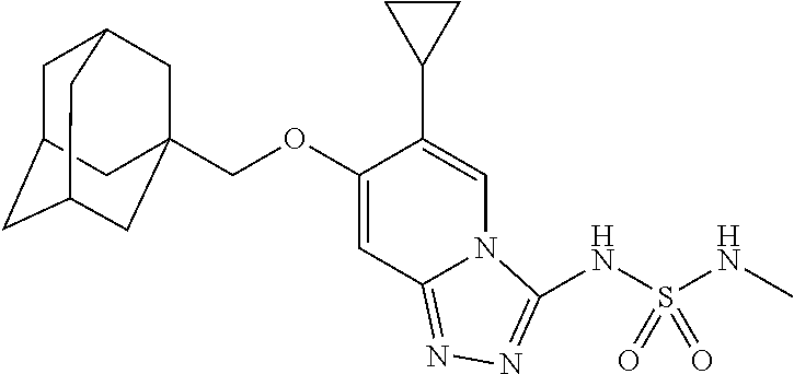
C1=C(OCC23CC4CC(CC(C2)C4)C3)C(C2CC2)=CN2C1=NN=C2NS(NC)(=O)=O
